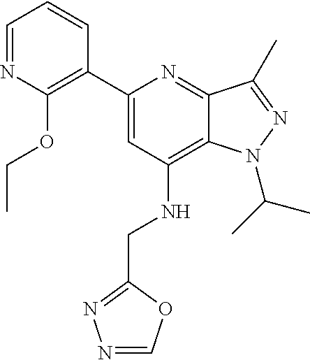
C1=NC(OCC)=C(C2=CC(NCC3=NN=CO3)=C3C(=N2)C(C)=NN3C(C)C)C=C1
